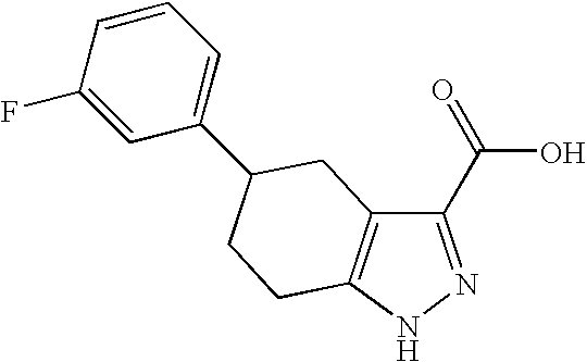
C12=C(C(C(=O)O)=NN1)CC(C1=CC=CC(F)=C1)CC2
